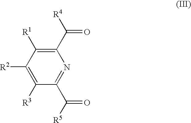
C1(C(=O)[R4])=C([R1])C([R2])=C([R3])C(C(=O)[R5])=N1
